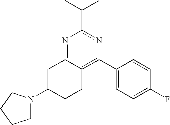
C12=C(C3=CC=C(F)C=C3)N=C(C(C)C)N=C1CC(N1CCCC1)CC2
